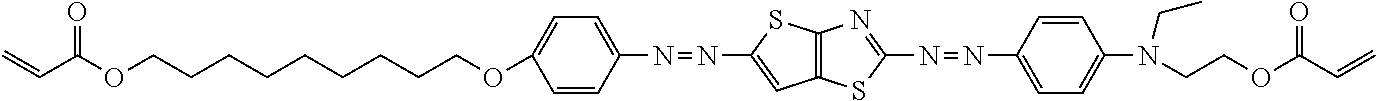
C1=CC(N=NC2=CC3=C(S2)N=C(N=NC2=CC=C(N(CC)CCOC(C=C)=O)C=C2)S3)=CC=C1OCCCCCCCCCOC(C=C)=O
